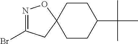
N1=C(Br)CC2(O1)CCC(C(C)(C)C)CC2
